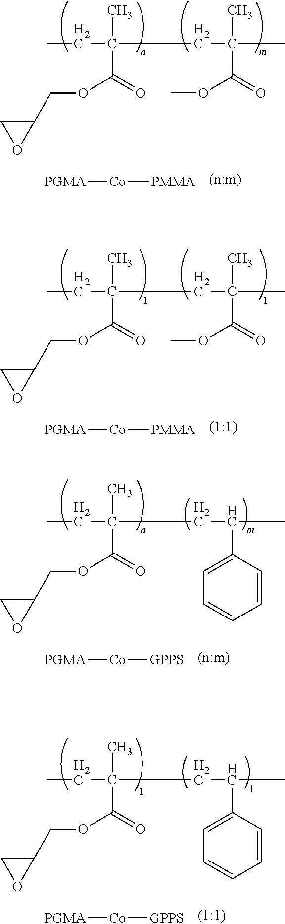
CCC(C)(C(=O)OCC1CO1)CC(C)(C)C(=O)OC.[PGMA][Co][PMMA].CCC(C)(C(=O)OCC1CO1)CC(C)(C)C(=O)OC.[PGMA][Co][PMMA].CCC(C)(C(=O)OCC1CO1)CC(C)C1=CC=CC=C1.[PGMA][Co][GPPS].CCC(C)(C(=O)OCC1CO1)CC(C)C1=CC=CC=C1.[PGMA][Co][GPPS]
